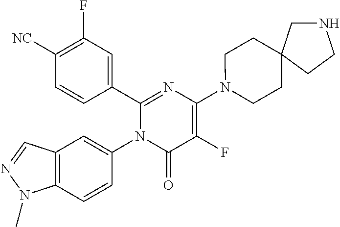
C1(C2=CC(F)=C([CN])C=C2)=NC(N2CCC3(CC2)CNCC3)=C(F)C(=O)N1C1=CC2=C(C=C1)N(C)N=C2
